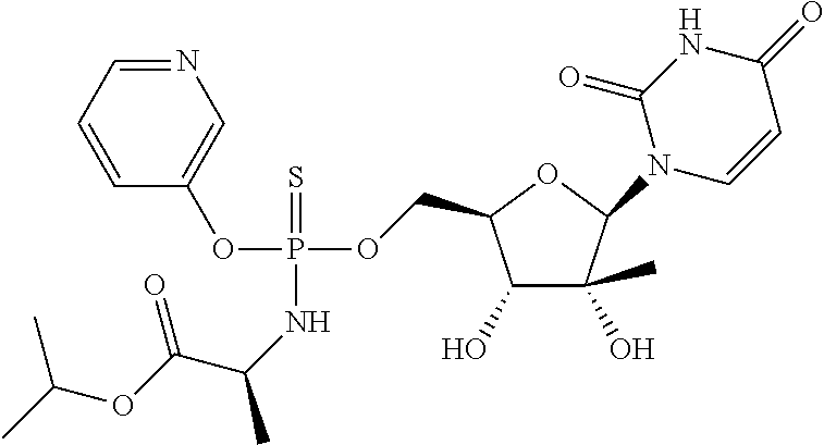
C1(O)C(O)(C)C(N2C=CC(=O)NC2=O)OC1COP(OC1=CN=CC=C1)(=S)NC(C)C(OC(C)C)=O
